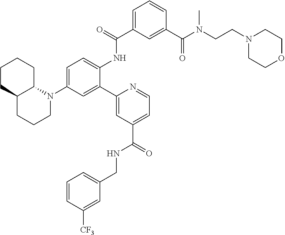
C1=C(C(=O)NC2=CC=C(N3CCCC4C3CCCC4)C=C2C2=CC(C(NCC3=CC=CC([CF3])=C3)=O)=CC=N2)C=C(C(N(CCN2CCOCC2)C)=O)C=C1
